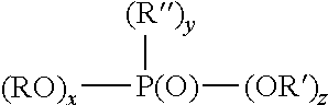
[(R)y][P(O)]([(RO)x])[(OR)z]
